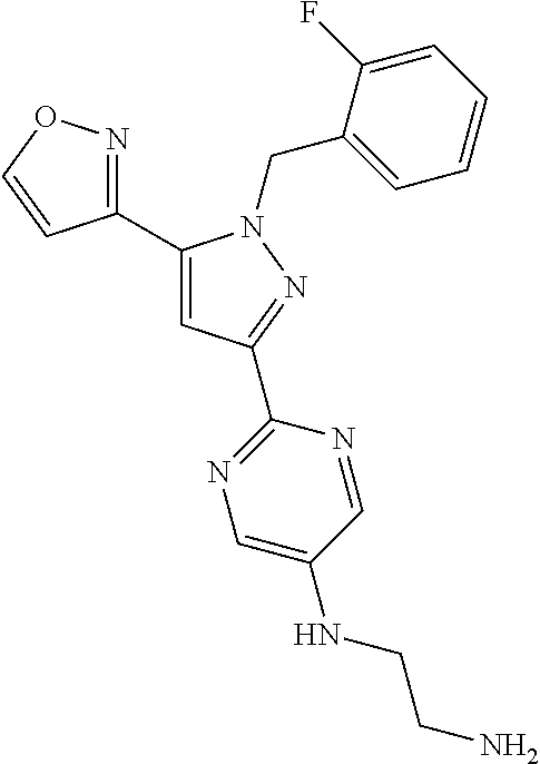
C1(C2=CC(C3=NC=C(NCCN)C=N3)=NN2CC2=CC=CC=C2F)=NOC=C1
